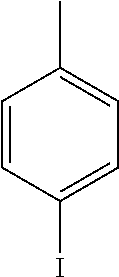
C1=CC(I)=CC=C1C
